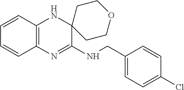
C1=CC2=C(C=C1)N=C(NCC1=CC=C(Cl)C=C1)C1(N2)CCOCC1
